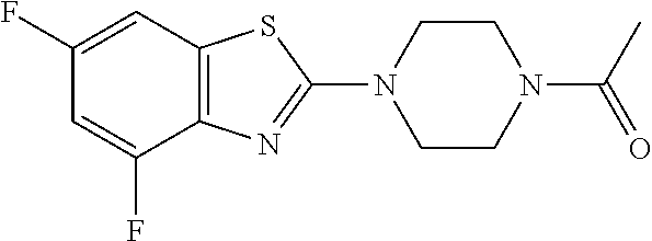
C1(F)=CC2=C(C(F)=C1)N=C(N1CCN(C(C)=O)CC1)S2
